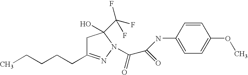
C1C(CCCCC)=NN(C(=O)C(=O)NC2=CC=C(OC)C=C2)C1(C(F)(F)F)O
